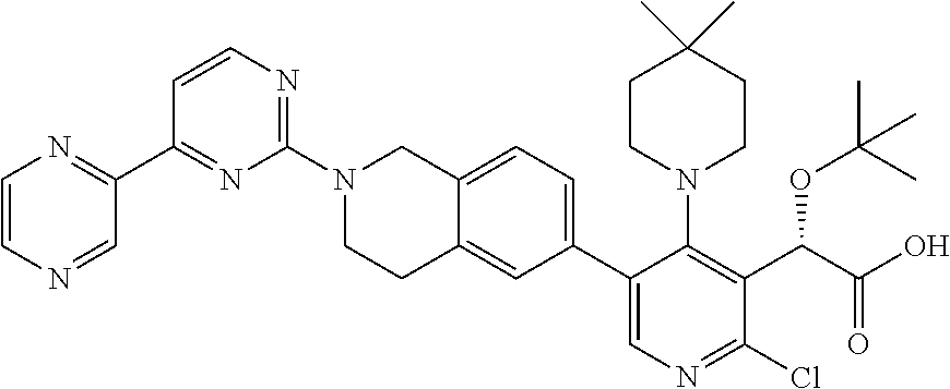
C1=CN=C(N2CCC3=CC(C4=CN=C(Cl)C(C(OC(C)(C)C)C(=O)O)=C4N4CCC(C)(C)CC4)=CC=C3C2)N=C1C1=NC=CN=C1
